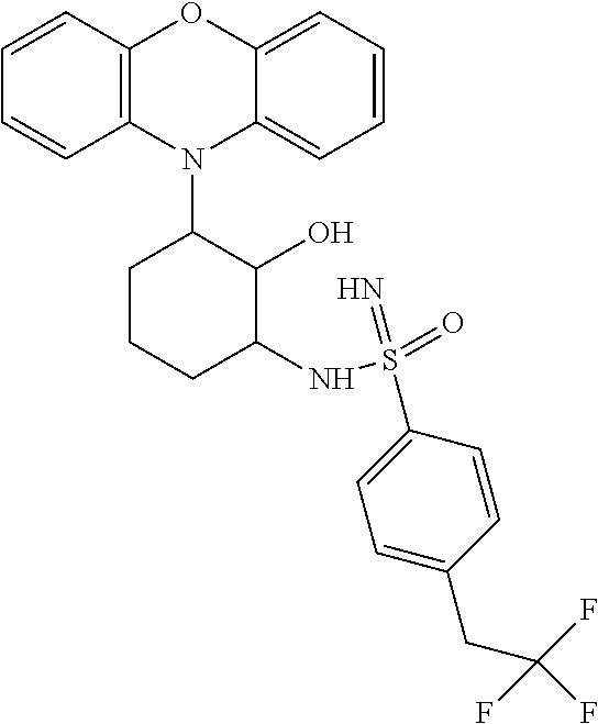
N1(C2CCCC(NS(=O)(=N)C3=CC=C(CC(F)(F)F)C=C3)C2O)C2=C(C=CC=C2)OC2=CC=CC=C12
